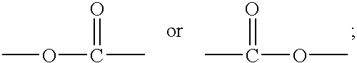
O(C(C)=O)C.C(OC)(C)=O
